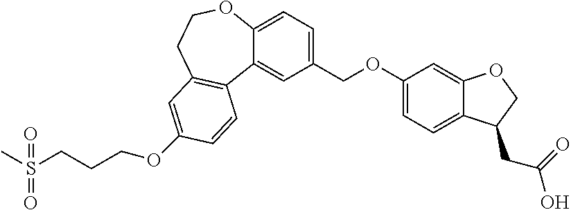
C12=CC=C(COC3=CC=C4C(=C3)OCC4CC(O)=O)C=C1C1=C(CCO2)C=C(OCCCS(C)(=O)=O)C=C1
